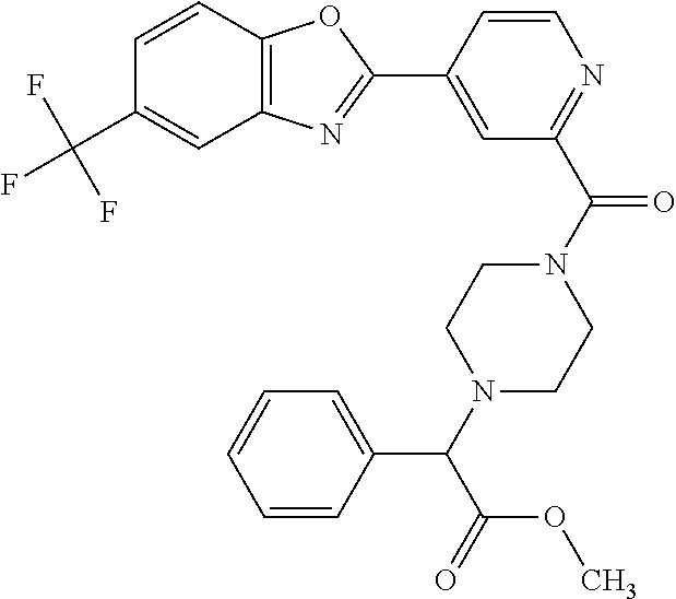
C1=CC2=C(C=C1C(F)(F)F)N=C(C1=CC(C(N3CCN(C(C(=O)OC)C4=CC=CC=C4)CC3)=O)=NC=C1)O2
